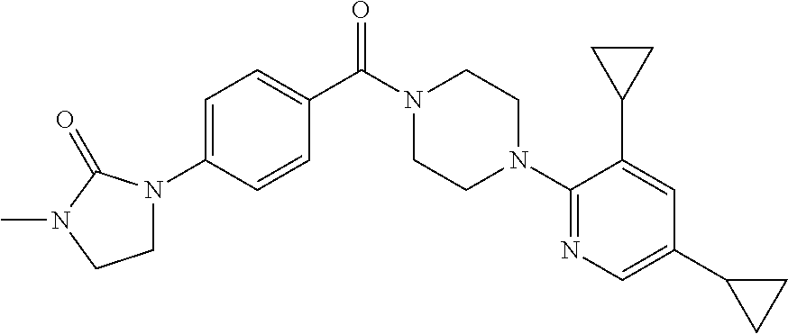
C1=C(N2CCN(C)C2=O)C=CC(C(N2CCN(C3=NC=C(C4CC4)C=C3C3CC3)CC2)=O)=C1
